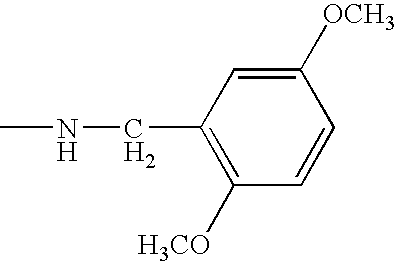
C1([OCH3])=CC(CNC)=C([H3CO])C=C1
